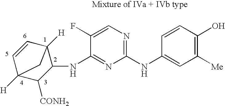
C1(NC2=CC([Me])=C(O)C=C2)=NC=C(F)C(NC2C3([H])C=CC([H])(C2[CONH2])C3)=N1
